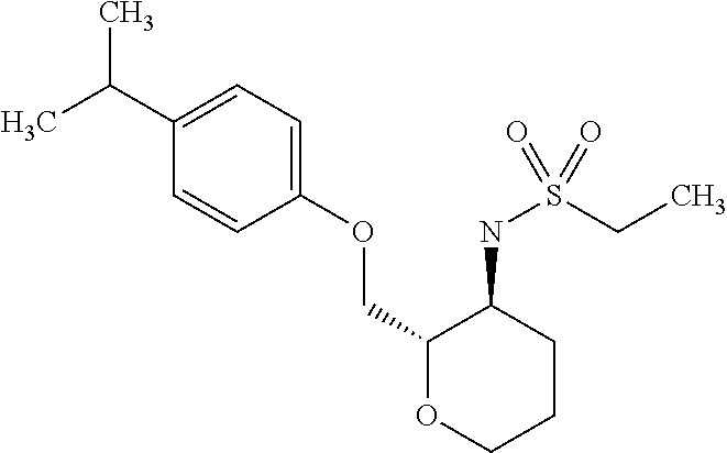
C1(C(C)C)=CC=C(OCC2OCCCC2NS(CC)(=O)=O)C=C1
